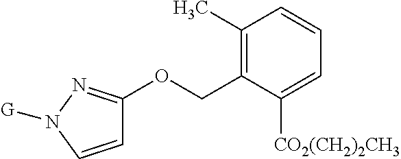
C1=CN([G])N=C1OCC1=C(C)C=CC=C1[CO2(CH2)2CH3]
